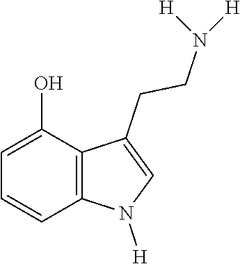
C1=C(O)C2=C(C=C1)N([H])C=C2CCN([H])[H]
